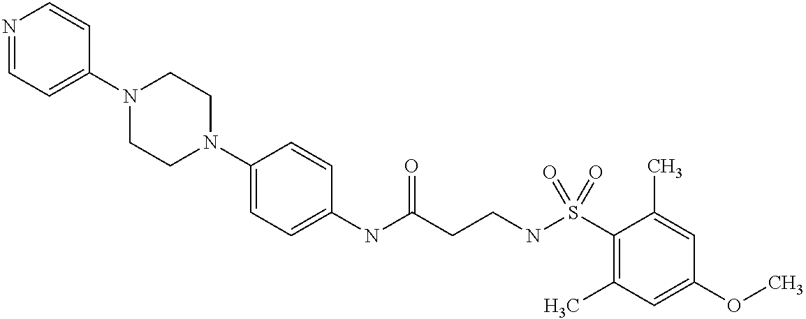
N1=CC=C(N2CCN(C3=CC=C(NC(CCNS(C4=C(C)C=C(OC)C=C4C)(=O)=O)=O)C=C3)CC2)C=C1
